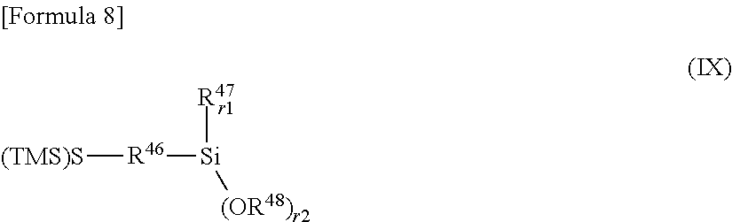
[(TMS)S][R46][Si]([(OR48)r2])[R47]
